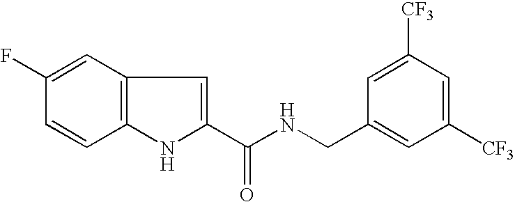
C12=C(C=C(F)C=C1)C=C(C(NCC1=CC([CF3])=CC([CF3])=C1)=O)N2
